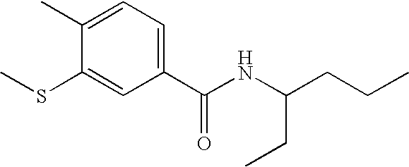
C1(C(NC(CCC)CC)=O)=CC=C(C)C(SC)=C1
